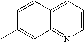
C12=CC=CN=C1C=C(C)C=C2
